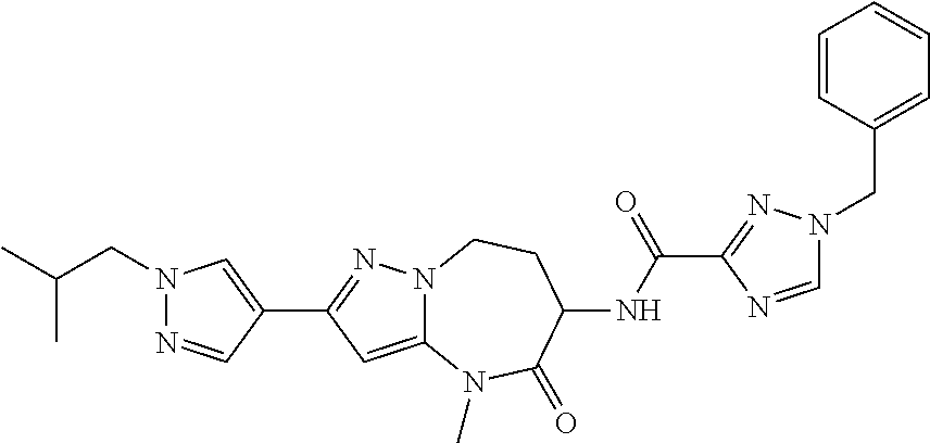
N1(CC2=CC=CC=C2)C=NC(C(=O)NC2CCN3C(=CC(C4=CN(CC(C)C)N=C4)=N3)N(C)C2=O)=N1
